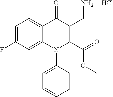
C1=C(F)C=C2C(=C1)C(=O)C(CN)=C(C(=O)OC)N2C1=CC=CC=C1.Cl
